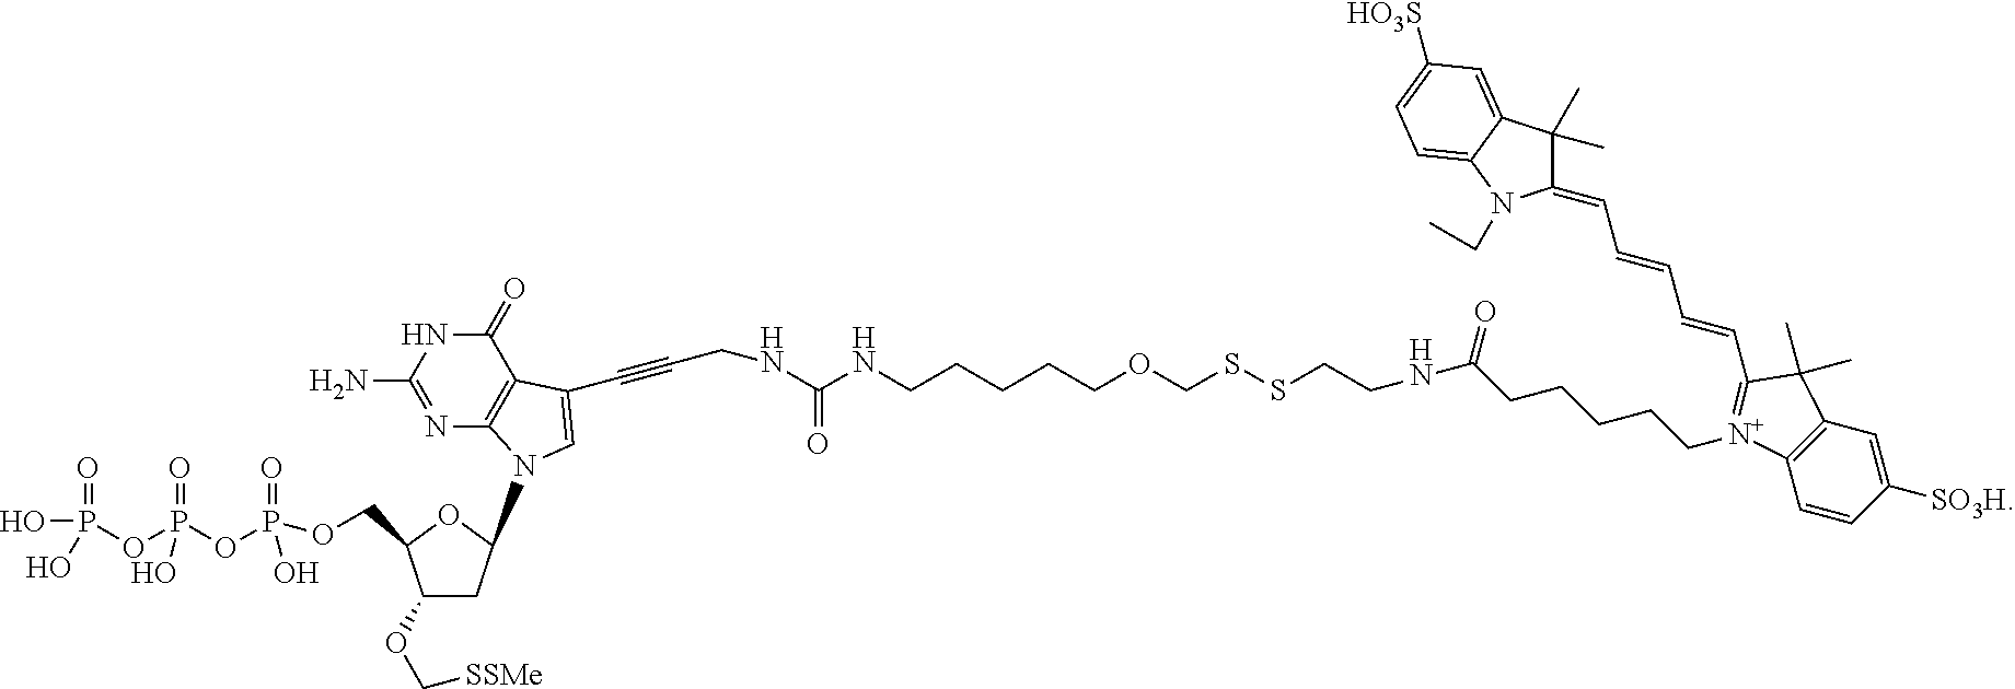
O(P(=O)(O)OP(=O)(O)OP(=O)(O)O)CC1C(OC[SSMe])CC(N2C3=C(C(C#CCNC(=O)NCCCCCOCSSCCNC(=O)CCCCC[N+]4=C(C=CC=CC=C5C(C)(C)C6=CC([HO3S])=CC=C6N5CC)C(C)(C)C5=C4C=CC([SO3H])=C5)=C2)C(=O)NC(N)=N3)O1
